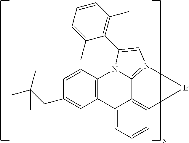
C12=CC=CC3=C1C1=N(C=C(C4=C(C)C=CC=C4C)N1C1=C2C=C(CC(C)(C)C)C=C1)[Ir]3
